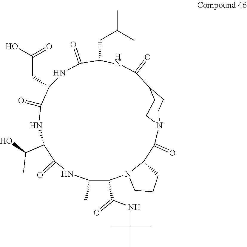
C1(C(=O)NC(C)(C)C)N2C(C(=O)N3CCC(C(=O)NC(CC(C)C)C(=O)NC(CC(O)=O)C(=O)NC(C(O)C)C(=O)NC1C)CC3)CCC2
